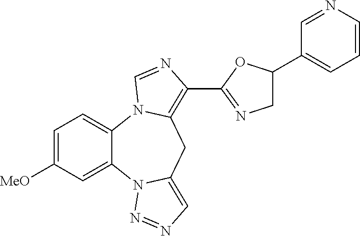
C1=C([MeO])C=C2C(=C1)N1C(=C(C3=NCC(C4=CC=CN=C4)O3)N=C1)CC1=CN=NN21
